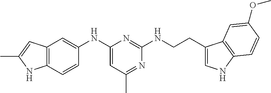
C12=C(C=CC(NC3=CC(C)=NC(NCCC4=CNC5=C4C=C(OC)C=C5)=N3)=C1)NC(C)=C2
